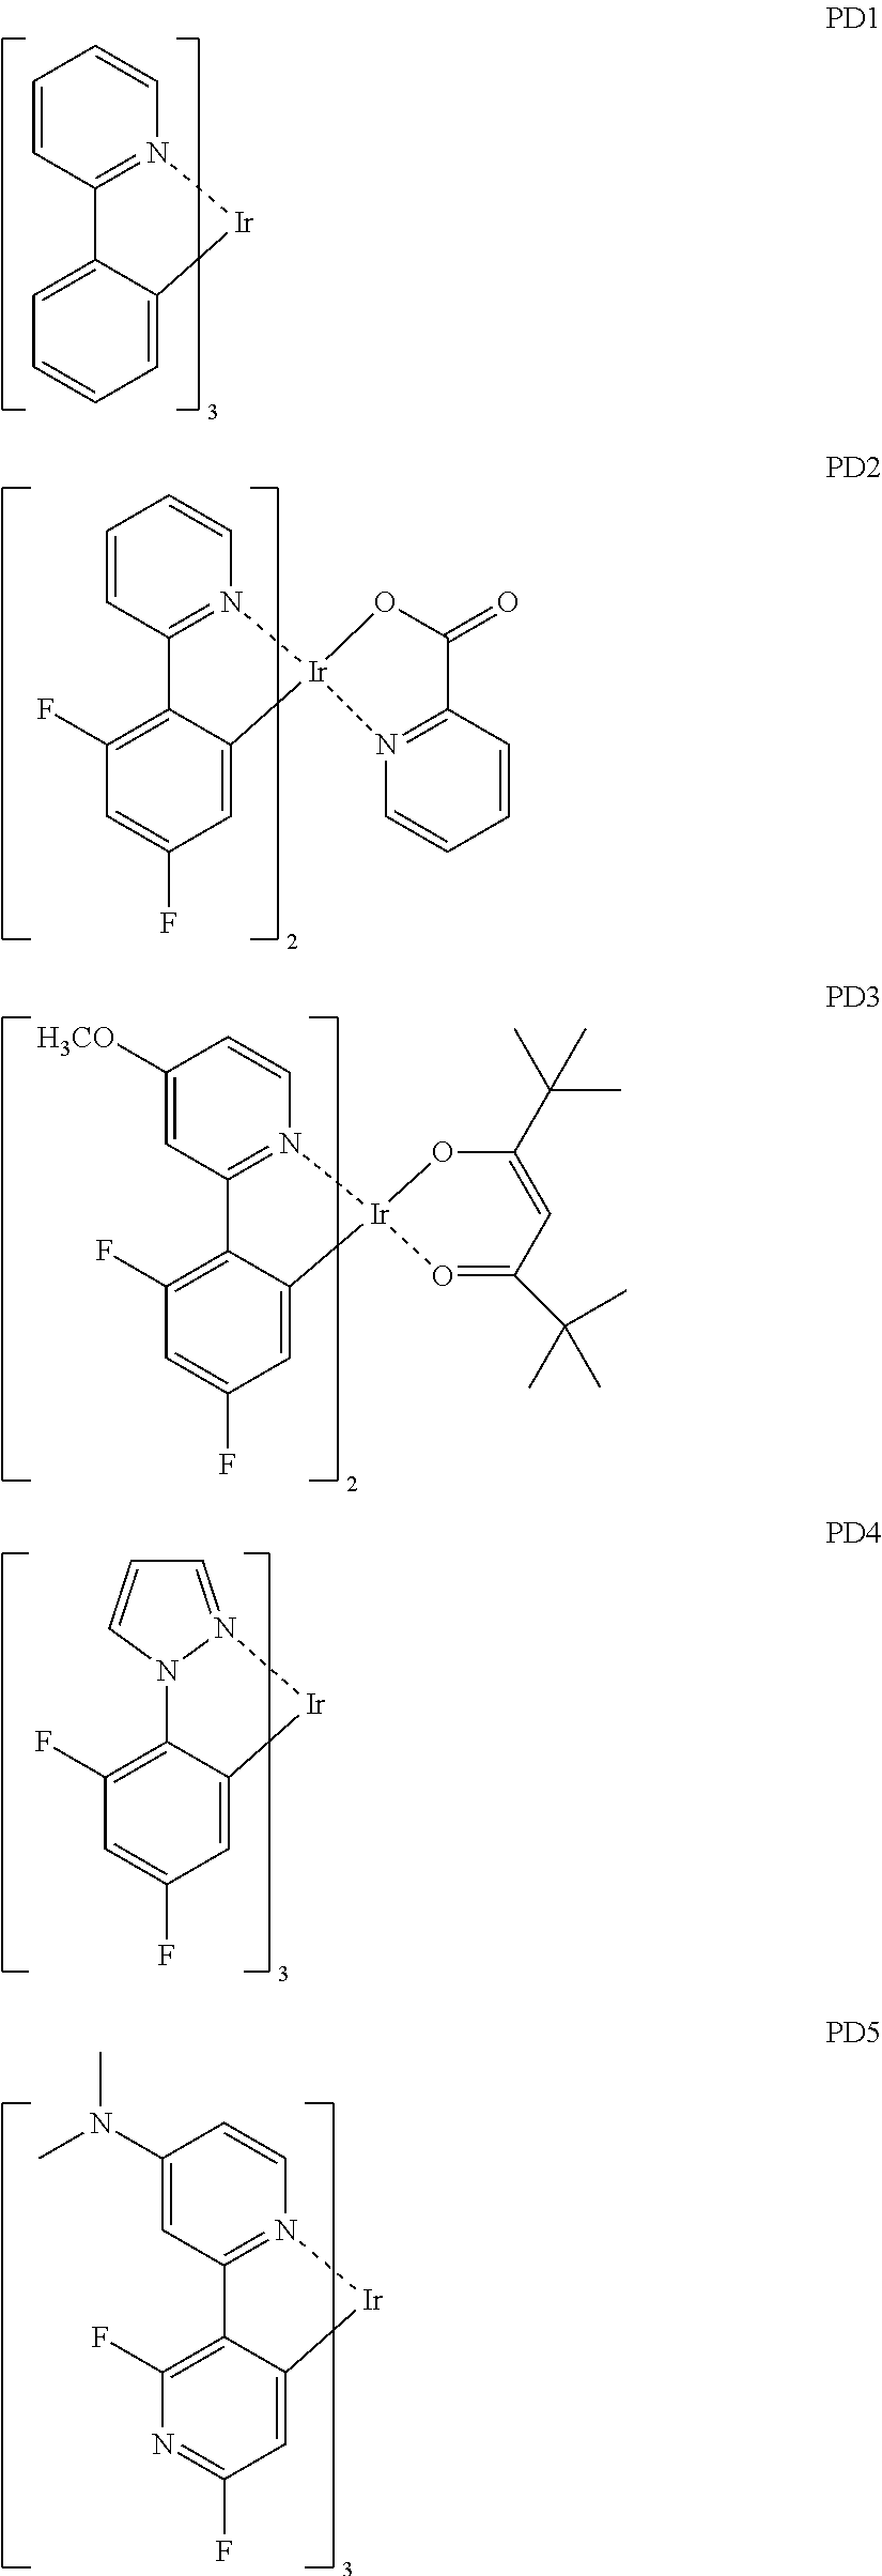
C1=C2C(=CC=C1)[Ir]N1=C2C=CC=C1.C1(F)=C2C(=CC(F)=C1)[Ir]1(N3=C2C=CC=C3)N2=C(C=CC=C2)C(=O)O1.C1(F)=C2C(=CC(F)=C1)[Ir]1(N3=C2C=C([H3CO])C=C3)O=C(C(C)(C)C)C=C(C(C)(C)C)O1.C1(F)=C2C(=CC(F)=C1)[Ir]N1=CC=CN21.C1(F)=C2C(=CC(F)=N1)[Ir]N1=C2C=C(N(C)C)C=C1
